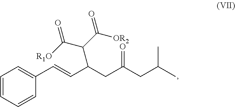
C1=CC=CC(C=CC(CC(CC(C)C)=O)C(C([OR2])=O)C([R1O])=O)=C1
